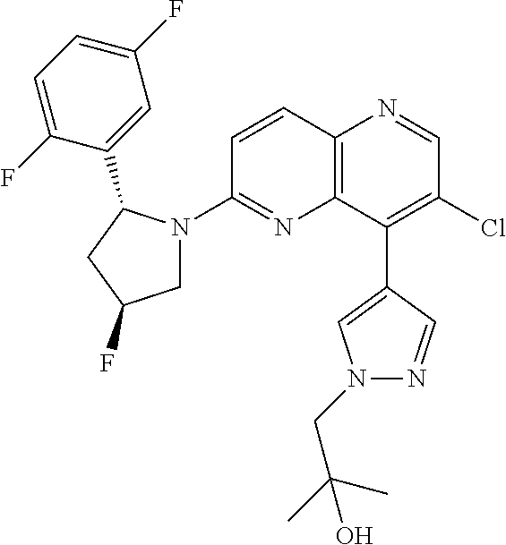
C12=C(C(C3=CN(CC(C)(C)O)N=C3)=C(Cl)C=N1)N=C(N1CC(F)CC1C1=CC(F)=CC=C1F)C=C2
